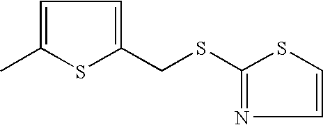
C1=C(C)SC(CSC2=NC=CS2)=C1
